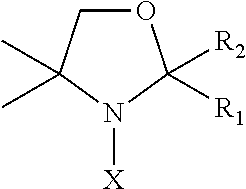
C1OC([R2])([R1])N([X])C1(C)C
